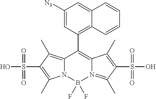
C12=C(C)C(S(O)(=O)=O)=C(C)N1B(F)(F)N1=C(C)C(S(=O)(O)=O)=C(C)C1=C2C1=C2C(=CC([N3])=C1)C=CC=C2
